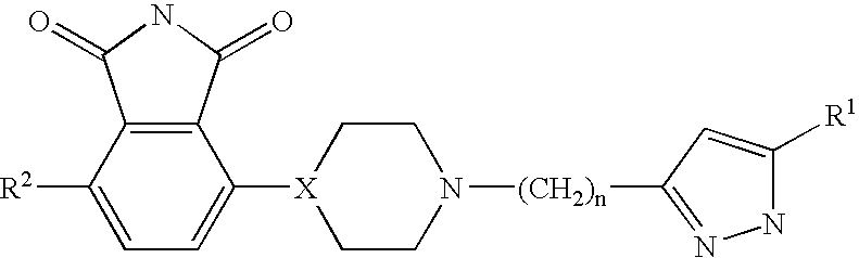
C1([R2])=CC=C([X]2CCN([(CH2)n]C3=NNC([R1])=C3)CC2)C2=C1C(=O)NC2=O
